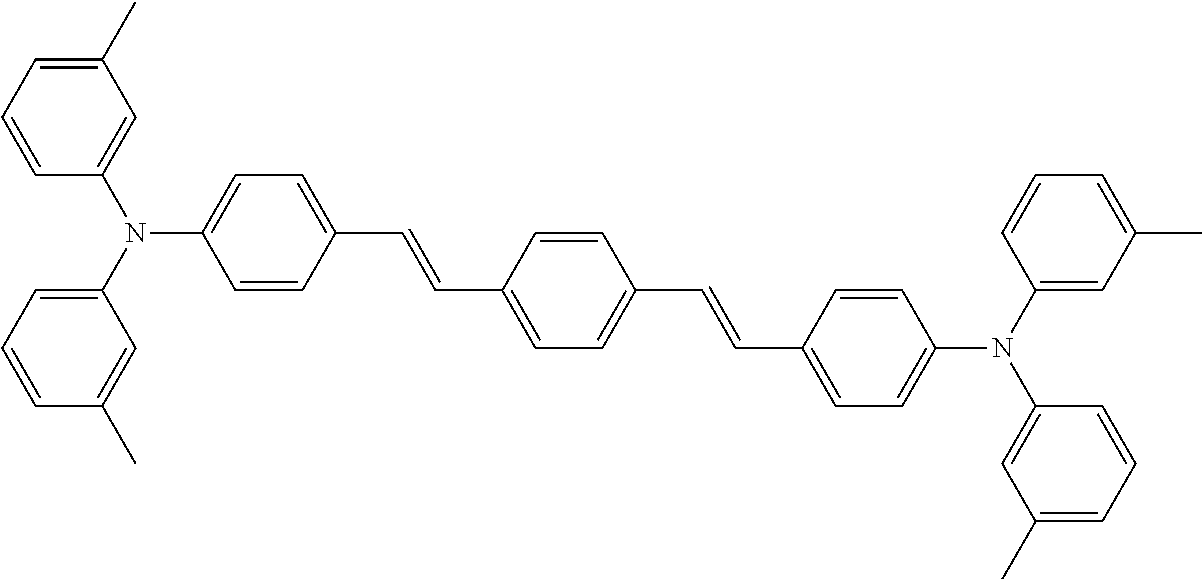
C1=CC(N(C2=CC=CC(C)=C2)C2=CC=C(C=CC3=CC=C(C=CC4=CC=C(N(C5=CC(C)=CC=C5)C5=CC(C)=CC=C5)C=C4)C=C3)C=C2)=CC(C)=C1
